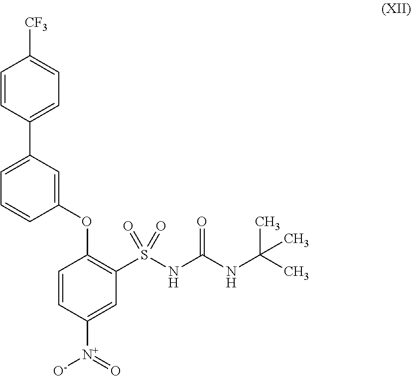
C1=CC(C2=CC=CC(OC3=C(S(NC(NC(C)(C)C)=O)(=O)=O)C=C([N+](=O)[O-])C=C3)=C2)=CC=C1[CF3]
